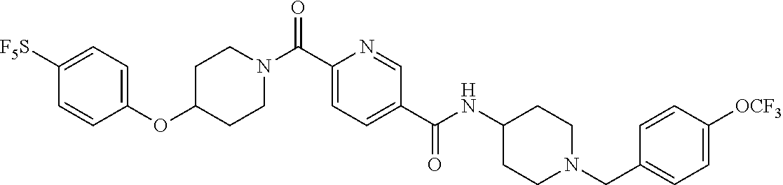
N(C(C1=CC=C(C(=O)N2CCC(OC3=CC=C([SF5])C=C3)CC2)N=C1)=O)C1CCN(CC2=CC=C([OCF3])C=C2)CC1
